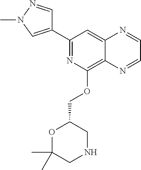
C1(C2=CN(C)N=C2)=NC(OCC2OC(C)(C)CNC2)=C2C(=C1)N=CC=N2
